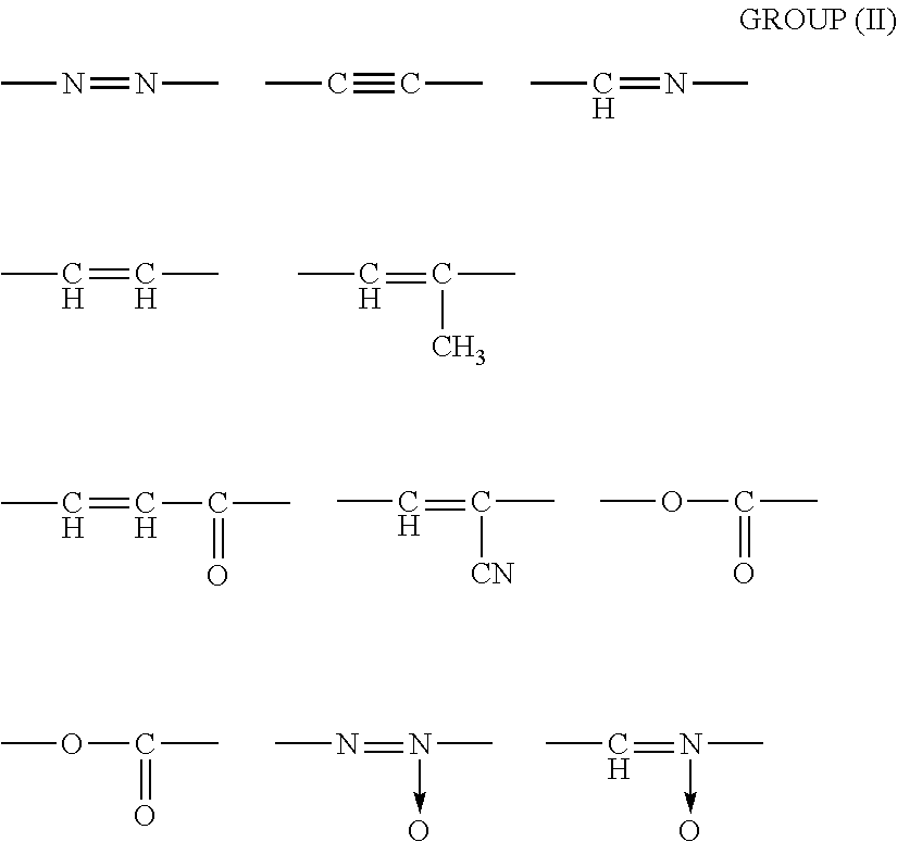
CN=NC.CC#CC.CC=NC.CC=CC.CC=C(C)C.CC=CC(C)=O.CC=C(C)[CN].COC(C)=O.COC(C)=O.CN=N(C)->O.CC=N(C)->O
